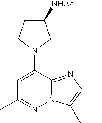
N1(C2=CC(C)=NN3C2=NC(C)=C3C)CC([NHAc])CC1
